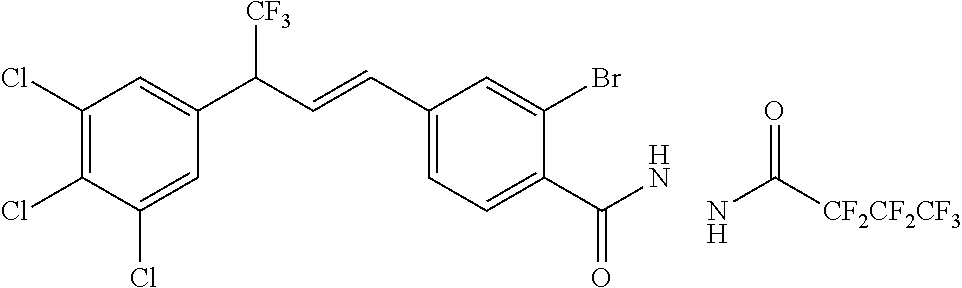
C1(Cl)=C(Cl)C(Cl)=CC(C(C=CC2=CC=C(C(N)=O)C(Br)=C2)[CF3])=C1.NC([CF2CF2CF3])=O
